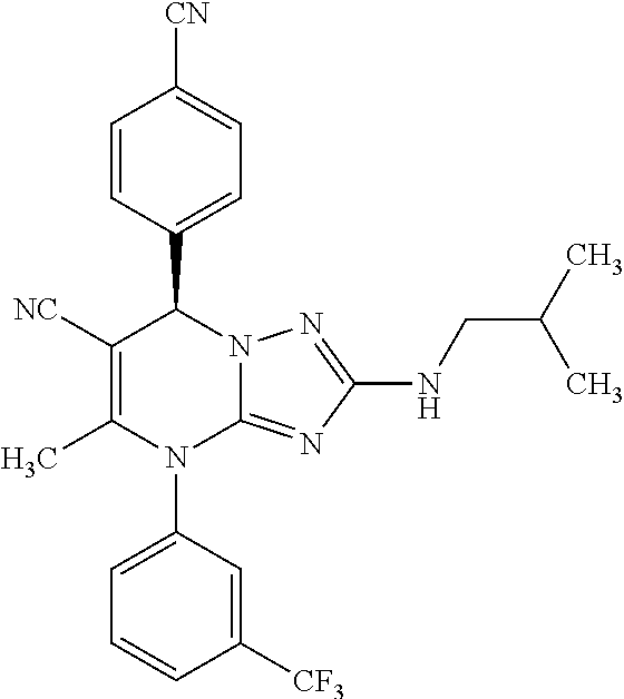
C1=CC(C2C([NC])=C(C)N(C3=CC=CC([CF3])=C3)C3=NC(NCC(C)C)=NN23)=CC=C1[CN]
